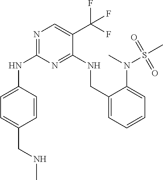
C1=CC(NC2=NC=C(C(F)(F)F)C(NCC3=CC=CC=C3N(C)S(C)(=O)=O)=N2)=CC=C1CNC
